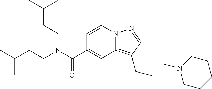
N12C(=C(CCCN3CCCCC3)C(C)=N1)C=C(C(N(CCC(C)C)CCC(C)C)=O)C=C2
